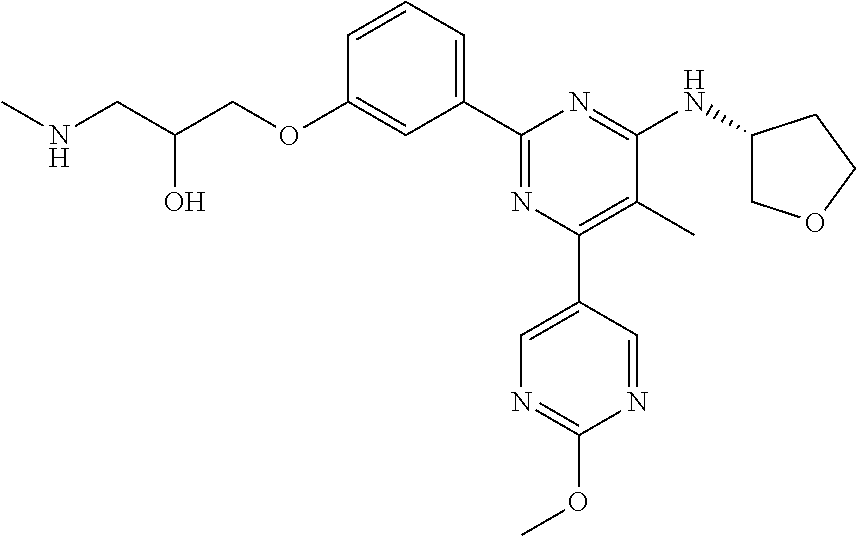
C1=CC=C(C2=NC(C3=CN=C(OC)N=C3)=C(C)C(NC3COCC3)=N2)C=C1OCC(CNC)O
